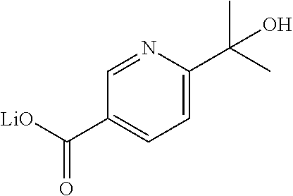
C1=NC(C(C)(C)O)=CC=C1C([LiO])=O
